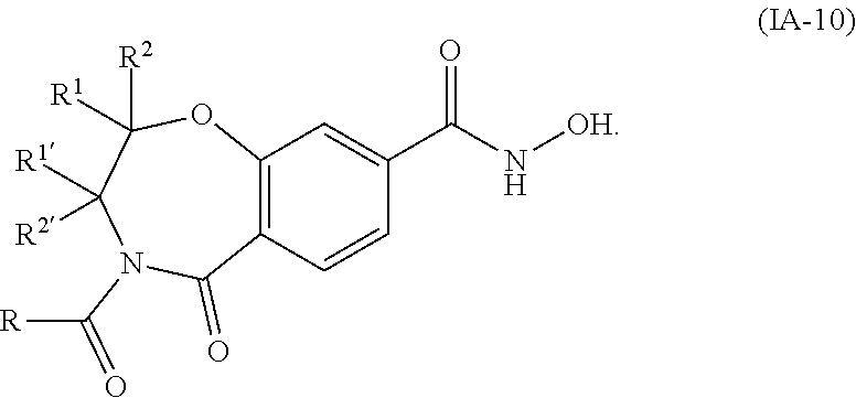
C12=C(C=CC(C(N[OH])=O)=C1)C(=O)N(C([R])=O)C([R1])([R2])C([R2])([R1])O2
